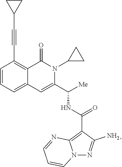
C1=CC=C2C(=C1C#CC1CC1)C(=O)N(C1CC1)C(C([Me])NC(=O)C1=C3N(N=C1N)C=CC=N3)=C2
